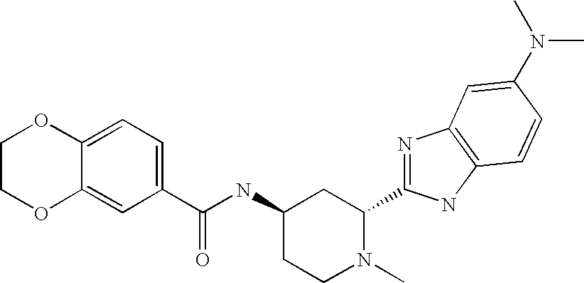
C1COC2=CC(C(NC3CCN(C)C(C4=NC5=C(N4)C=CC(N(C)C)=C5)C3)=O)=CC=C2O1
